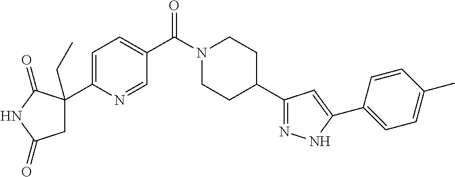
C1=C(C2(CC)CC(=O)NC2=O)N=CC(C(N2CCC(C3=NNC(C4=CC=C(C)C=C4)=C3)CC2)=O)=C1
